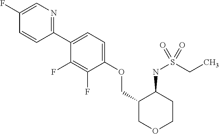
C1(C2=CC=C(OCC3COCCC3NS(CC)(=O)=O)C(F)=C2F)=NC=C(F)C=C1
